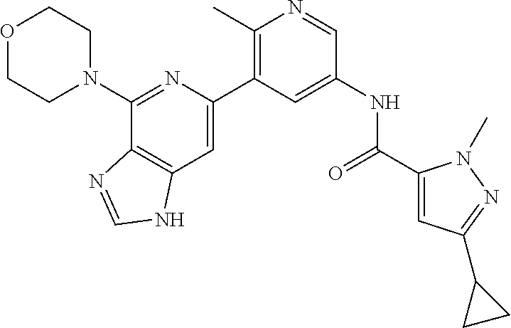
O1CCN(C2=NC(C3=C(C)N=CC(NC(=O)C4=CC(C5CC5)=NN4C)=C3)=CC3=C2N=CN3)CC1
